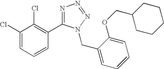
C1(Cl)=CC=CC(C2=NN=NN2CC2=CC=CC=C2OCC2CCCCC2)=C1Cl
